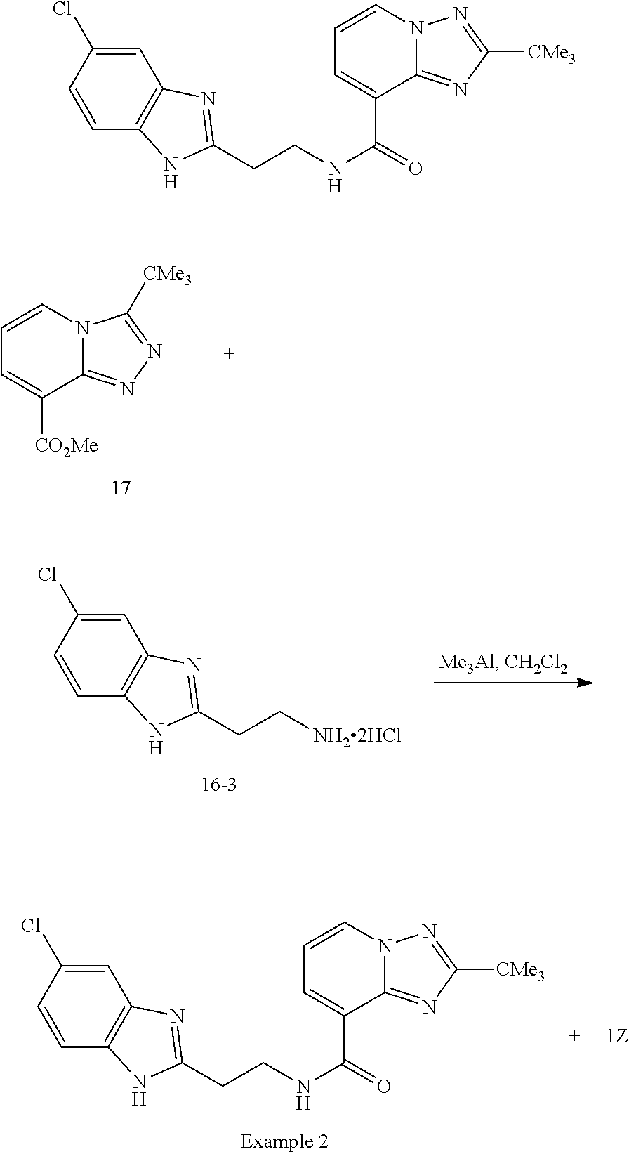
[CO2Me]C1=CC=CN2C1=NN=C2[CMe3].C1=CC2=C(C=C1Cl)N=C(CC[NH22HCl])N2.C1=CC2=C(C=C1Cl)N=C(CCNC(=O)C1=CC=CN3C1=NC([CMe3])=N3)N2.C1=CC2=C(C=C1Cl)N=C(CCNC(=O)C1=CC=CN3C1=NC([CMe3])=N3)N2
